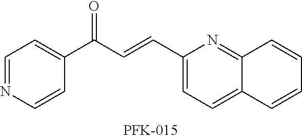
C1=CC2=NC(C=CC(C3=CC=NC=C3)=O)=CC=C2C=C1
